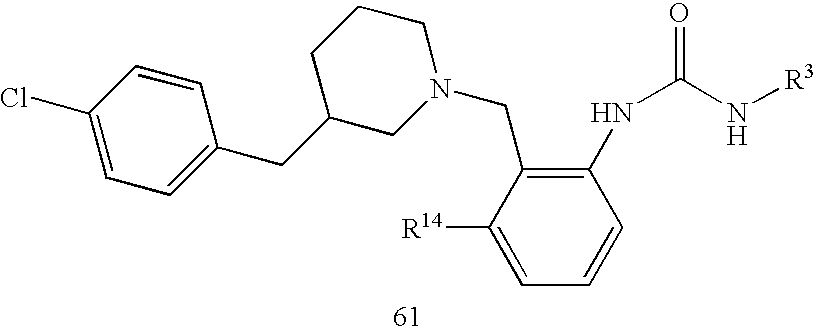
C1(CC2=CC=C(Cl)C=C2)CN(CC2=C(NC(N[R3])=O)C=CC=C2[R14])CCC1
